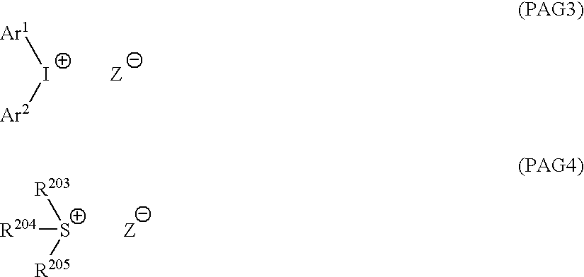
[Ar1][I+][Ar2].[Z].[R204][S+]([R203])[R205].[Z]
